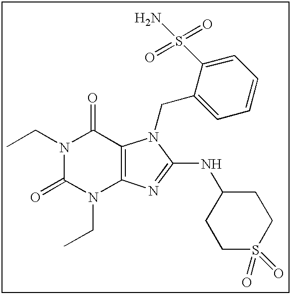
C(N1C(=O)N(CC)C2=C(C1=O)N(CC1=CC=CC=C1S(N)(=O)=O)C(NC1CCS(=O)(=O)CC1)=N2)C
